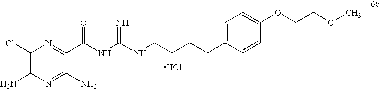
C1(Cl)=C(N)N=C(N)C(C(NC(NCCCCC2=CC=C(OCCOC)C=C2)=N)=O)=N1.Cl
